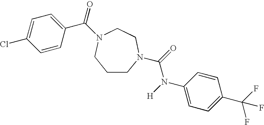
C1CN(C(=O)N([H])C2=CC=C(C(F)(F)F)C=C2)CCN(C(=O)C2=CC=C(Cl)C=C2)C1
